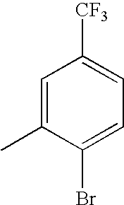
C1=C(C)C(Br)=CC=C1[CF3]
